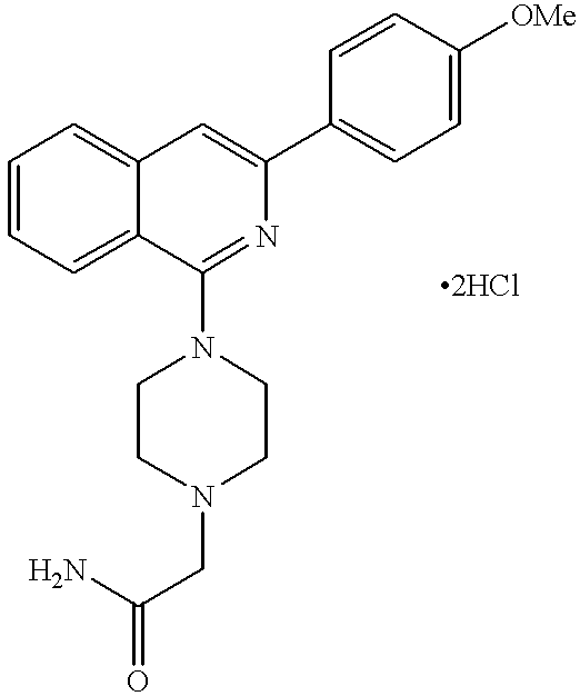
C12=CC=CC=C1C(N1CCN(CC(N)=O)CC1)=NC(C1=CC=C([OMe])C=C1)=C2
